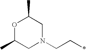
O1C(C)CN(CC*)CC1C
